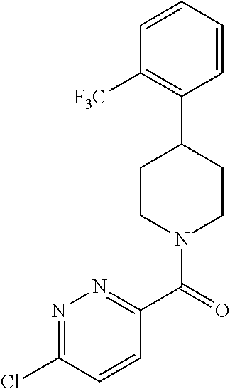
C1([F3C])=C(C2CCN(C(=O)C3=NN=C(Cl)C=C3)CC2)C=CC=C1
